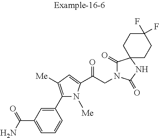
C1=C(C(N)=O)C=C(C2=C([Me])C=C(C(CN3C(=O)C4(NC3=O)CCC(F)(F)CC4)=O)N2[Me])C=C1
